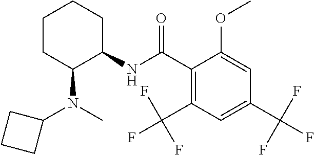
C1CC(N(C2CCC2)C)C(NC(C2=C(C(F)(F)F)C=C(C(F)(F)F)C=C2OC)=O)CC1
